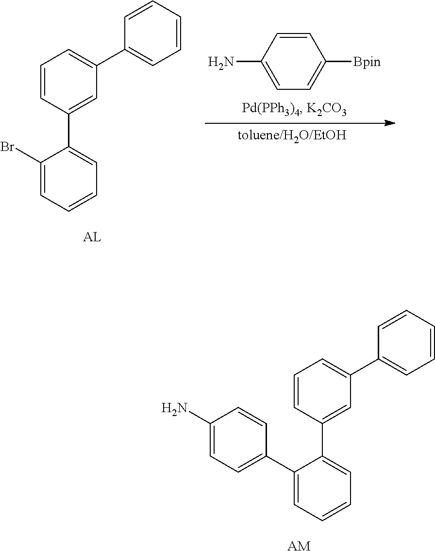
C1(Br)=CC=CC=C1C1=CC(C2=CC=CC=C2)=CC=C1.C1=CC(N)=CC=C1[Bpin].C1(C2=CC=C(N)C=C2)=CC=CC=C1C1=CC(C2=CC=CC=C2)=CC=C1.[AM]
